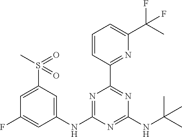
C1=CC(C2=NC(NC(C)(C)C)=NC(NC3=CC(S(C)(=O)=O)=CC(F)=C3)=N2)=NC(C(C)(F)F)=C1
